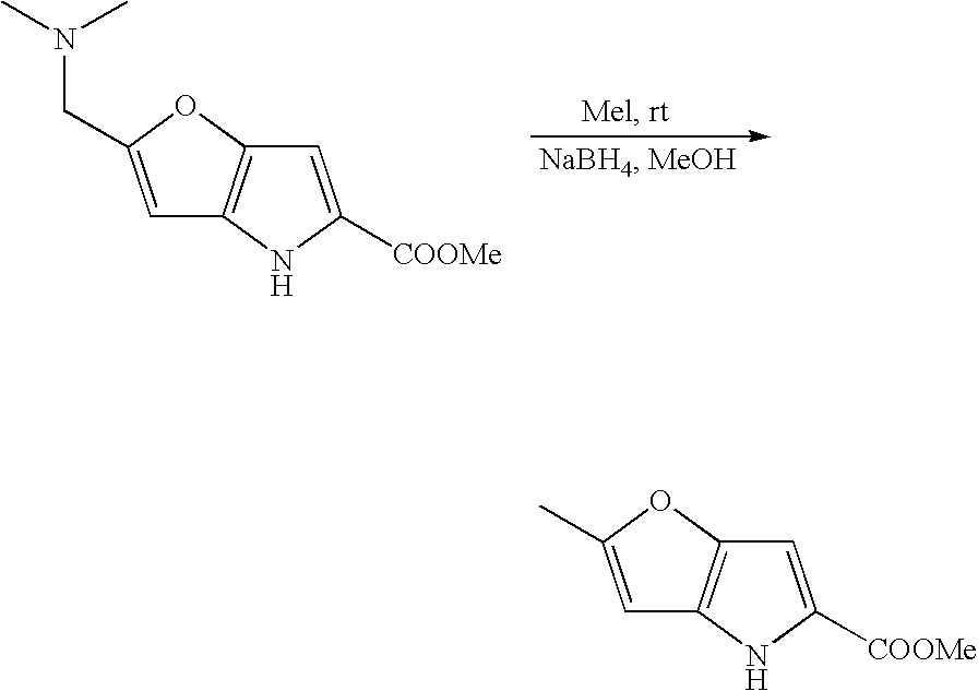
CN(C)CC1=CC2=C(O1)C=C([COOMe])N2.C1=C(C)OC2=C1NC([COOMe])=C2
